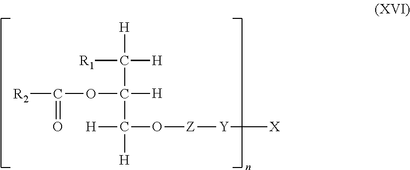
[H]C(C(C([H])(O[Z][Y][X])[H])(OC([R2])=O)[H])([H])[R1]
